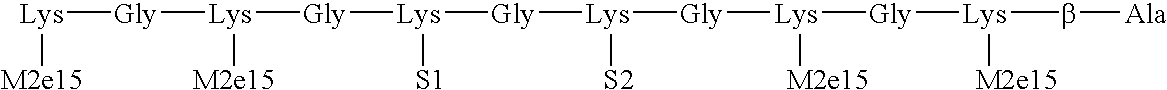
[Lys]([M2e15])[Gly][Lys]([M2e15])[Gly][Lys]([S1])[Gly][Lys]([S2])[Gly][Lys]([M2e15])[Gly][Lys]([M2e15])b[Ala]
